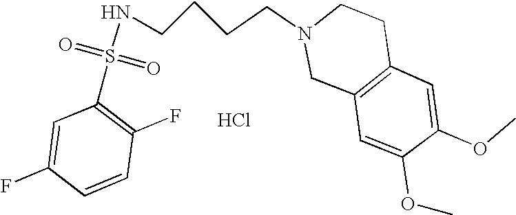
N(S(C1=C(F)C=CC(F)=C1)(=O)=O)CCCCN1CC2=C(CC1)C=C(OC)C(OC)=C2.Cl
